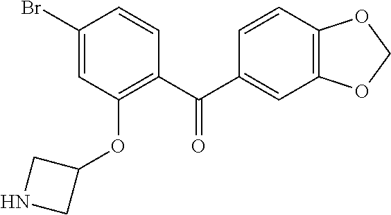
C1(Br)=CC(OC2CNC2)=C(C(C2=CC3=C(C=C2)OCO3)=O)C=C1
